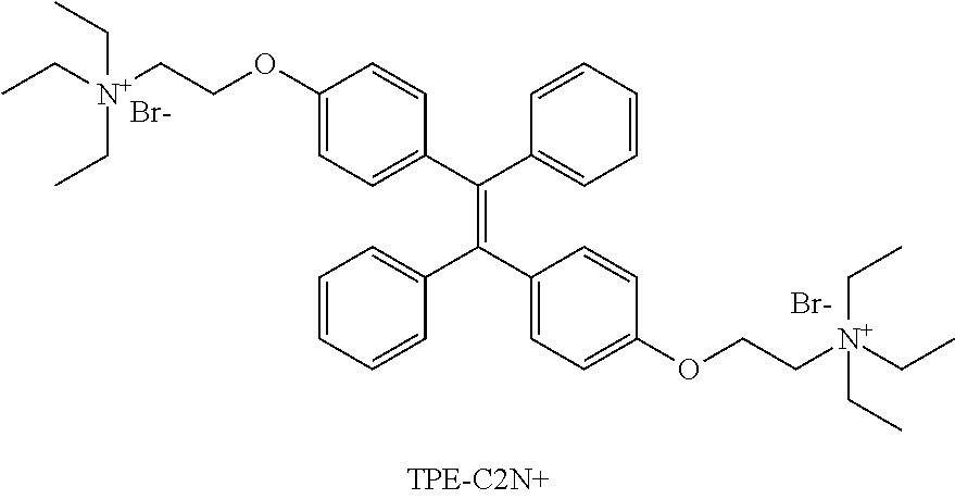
[Br-].C1(OCC[N+](CC)(CC)CC)=CC=C(C(C2=CC=CC=C2)=C(C2=CC=C(OCC[N+](CC)(CC)CC)C=C2)C2=CC=CC=C2)C=C1.[Br-]
